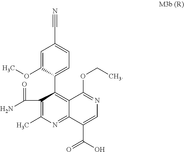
C1(C(=O)N)=C(C)N=C2C(=C1C1=CC=C(C#N)C=C1OC)C(OCC)=NC=C2C(=O)O
